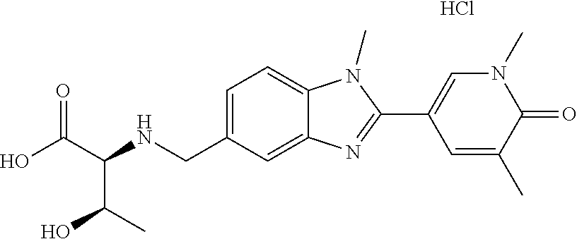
OC(C(NCC1=CC=C2C(=C1)N=C(C1=CN(C)C(=O)C(C)=C1)N2C)C(C)O)=O.Cl
